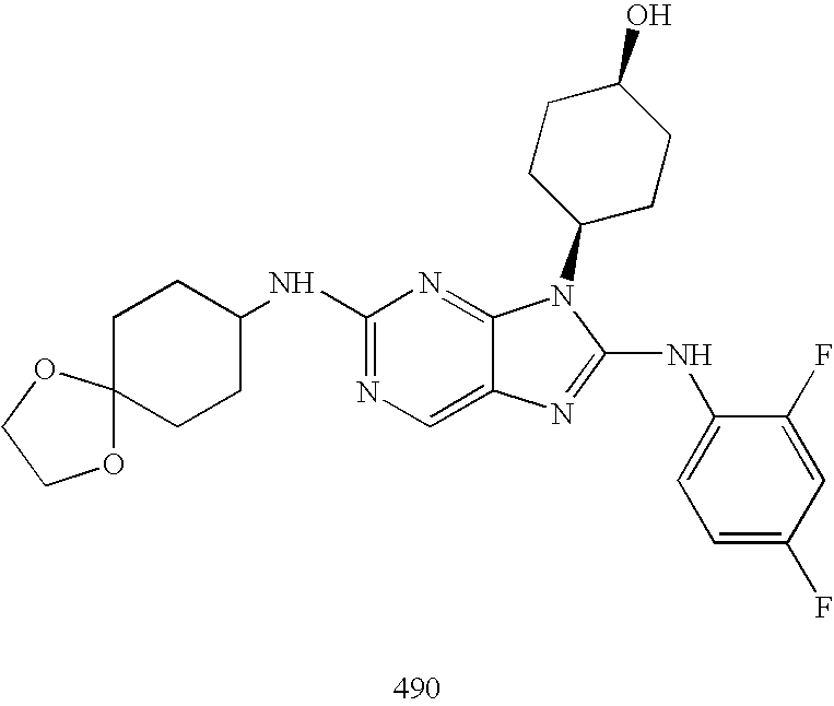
C1(NC2CCC3(CC2)OCCO3)=NC=C2C(=N1)N(C1CCC(O)CC1)C(NC1=CC=C(F)C=C1F)=N2
